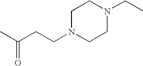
N1(CCC(C)=O)CCN(CC)CC1
